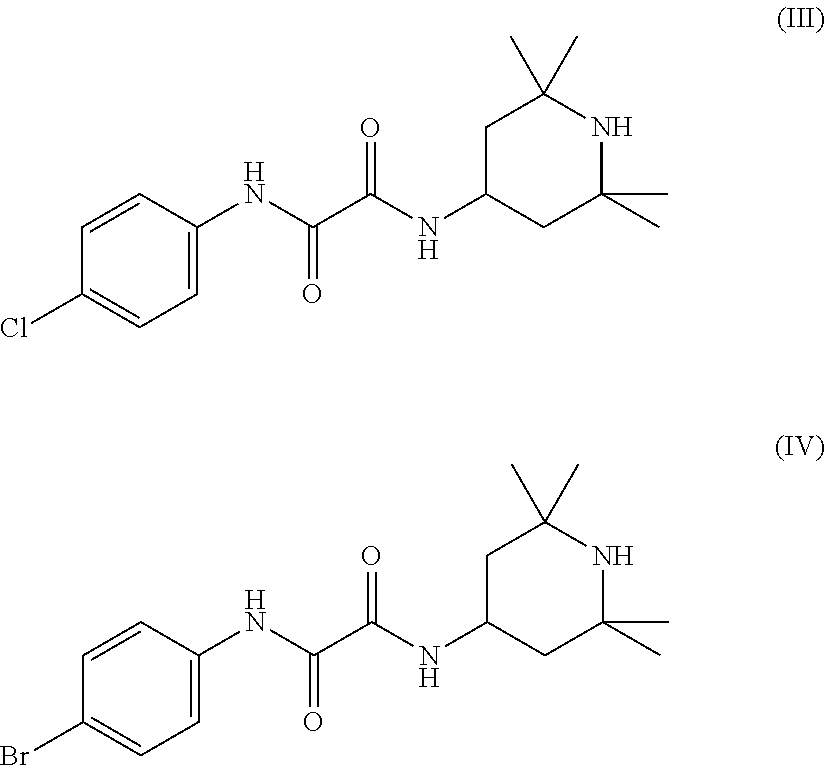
C1=C(NC(C(NC2CC(C)(C)NC(C)(C)C2)=O)=O)C=CC(Cl)=C1.C1=C(NC(C(NC2CC(C)(C)NC(C)(C)C2)=O)=O)C=CC(Br)=C1
